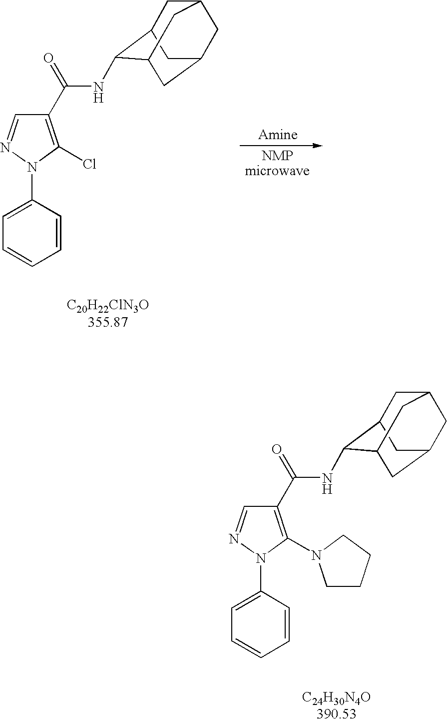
C1=C(N2N=CC(C(=O)NC3C4CC5CC(CC3C5)C4)=C2N2CCCC2)C=CC=C1.C1=C(N2N=CC(C(=O)NC3C4CC5CC(CC3C5)C4)=C2Cl)C=CC=C1
